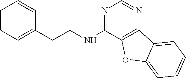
C1=CC=C(CCNC2=NC=NC3=C2OC2=CC=CC=C32)C=C1
